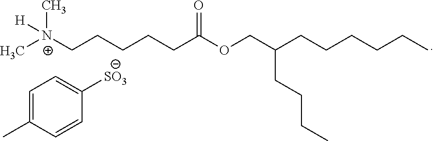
C(CCCCC(OCC(CCCCCC)CCCC)=O)[N+](C)(C)[H].C1=C(C)C=CC([SO3])=C1
